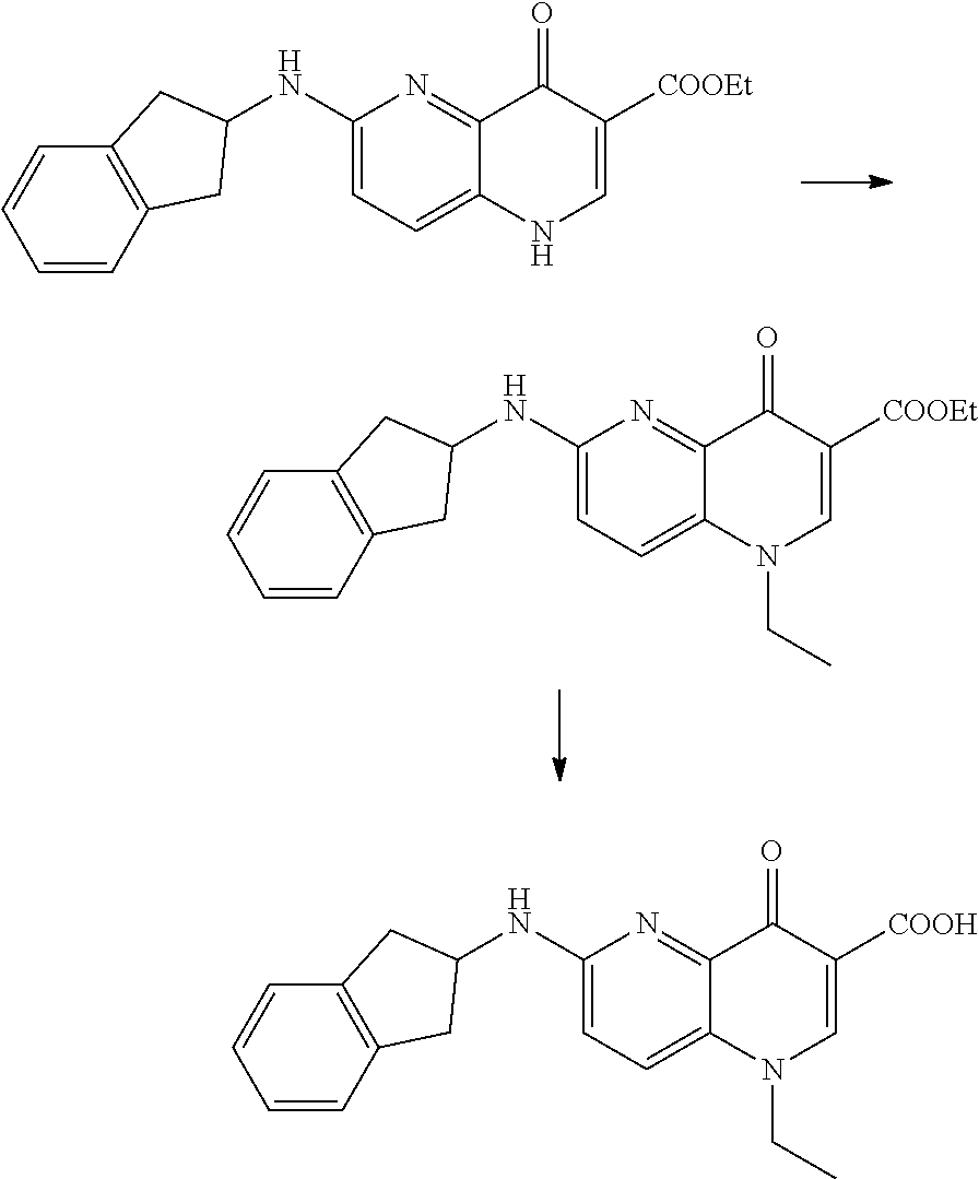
C1=CC2=C(C=C1)CC(NC1=CC=C3C(=N1)C(=O)C([COOEt])=CN3)C2.C1=CC2=C(C=C1)CC(NC1=CC=C3C(=N1)C(=O)C([COOEt])=CN3CC)C2.C1=CC2=C(C=C1)CC(NC1=CC=C3C(=N1)C(=O)C([COOH])=CN3CC)C2
